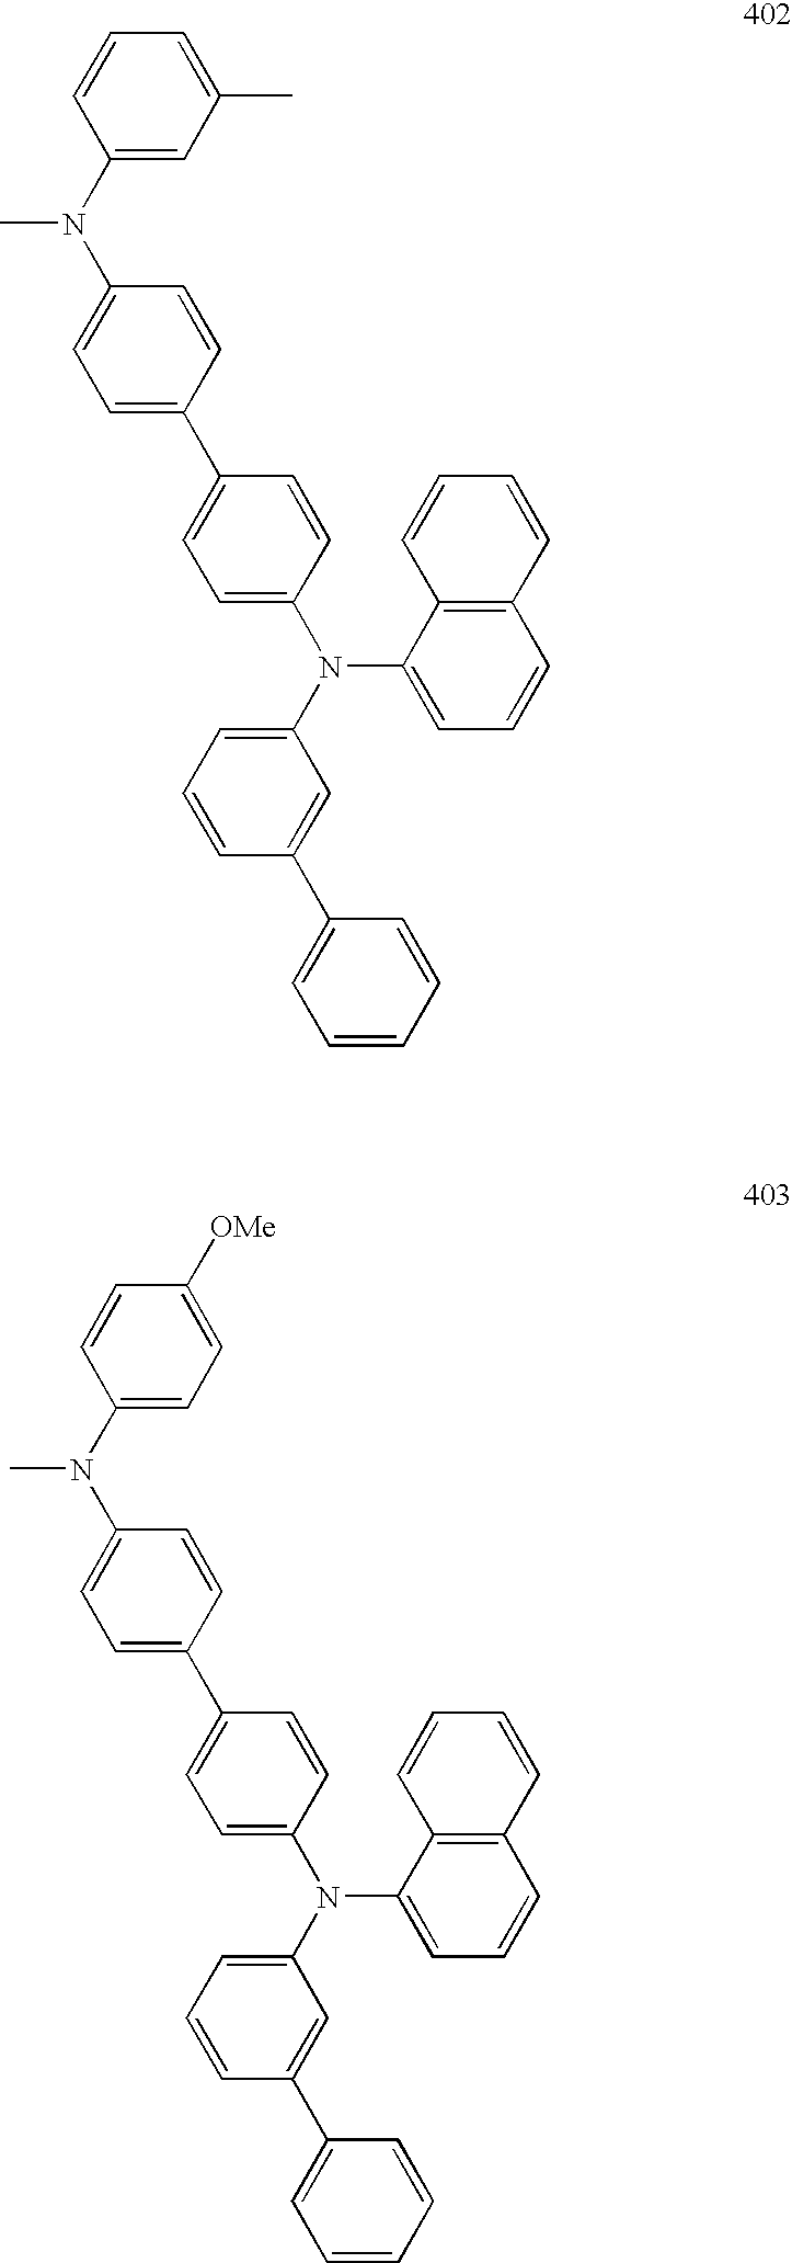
C1(C2=CC=C(N(C3=CC=CC(C4=CC=CC=C4)=C3)C3=CC=CC4=C3C=CC=C4)C=C2)=CC=C(N(C2=CC(C)=CC=C2)C)C=C1.C1(C2=CC=C(N(C3=CC=CC(C4=CC=CC=C4)=C3)C3=CC=CC4=C3C=CC=C4)C=C2)=CC=C(N(C2=CC=C([OMe])C=C2)C)C=C1
